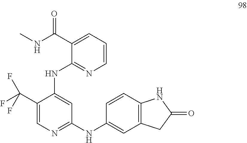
C1(C(NC)=O)=CC=CN=C1NC1=CC(NC2=CC3=C(C=C2)NC(=O)C3)=NC=C1C(F)(F)F
